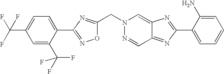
C(N1N=CC2=NC(C3=CC=CC=C3N)=NC2=C1)C1=NC(C2=CC=C(C(F)(F)F)C=C2C(F)(F)F)=NO1
